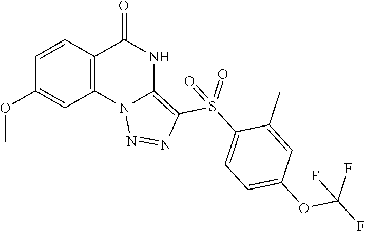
C1(OC)=CC2=C(C=C1)C(=O)NC1=C(S(C3=CC=C(OC(F)(F)F)C=C3C)(=O)=O)N=NN21
